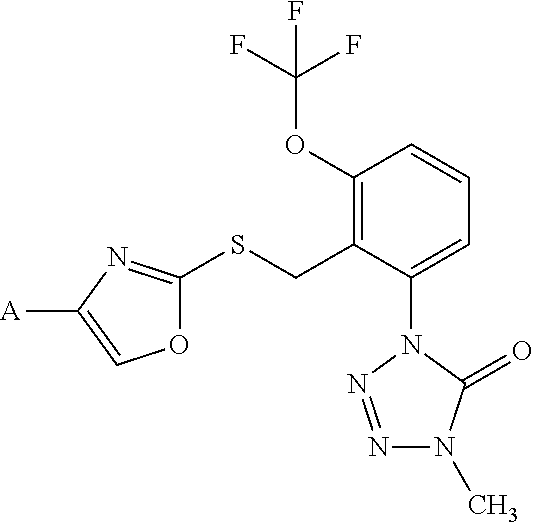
[A]C1=COC(SCC2=C(OC(F)(F)F)C=CC=C2N2N=NN(C)C2=O)=N1
